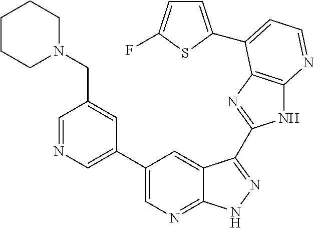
C1=NC=C(C2=CN=C3C(=C2)C(C2=NC4=C(N2)N=CC=C4C2=CC=C(F)S2)=NN3)C=C1CN1CCCCC1
